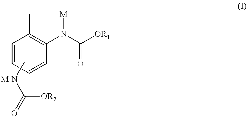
C1=CC=CC(N(C([OR1])=O)[M])=C1C.C[M-N]C(=O)[OR2]
